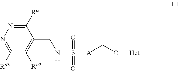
C1([Ra1])=NN=C([Ra3])C([Ra2])=C1CNS([A]CO[Het])(=O)=O
